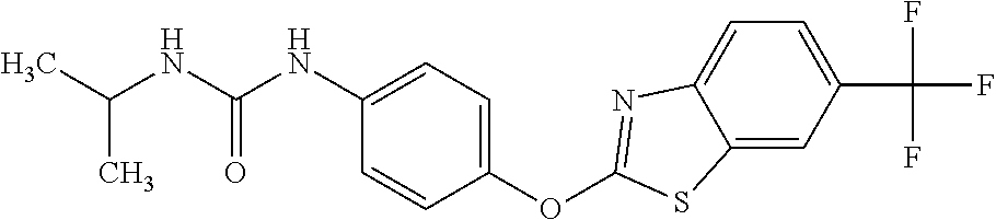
C1(OC2=NC3=CC=C(C(F)(F)F)C=C3S2)=CC=C(NC(NC(C)C)=O)C=C1
